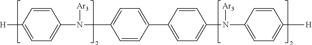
C1=CC(N(C2=CC=C(C3=CC=C(N([Ar3])C4=CC=C([H])C=C4)C=C3)C=C2)[Ar3])=CC=C1[H]
